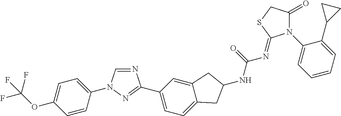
C1=CC(N2C=NC(C3=CC=C4C(=C3)CC(NC(=O)N=C3N(C5=CC=CC=C5C5CC5)C(=O)CS3)C4)=N2)=CC=C1OC(F)(F)F
